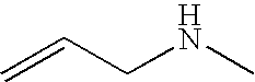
C=CCNC
